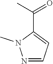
N1=CC=C(C(=O)C)N1C
